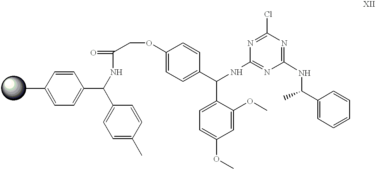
CC1=CC=C(C(C2=CC=C(C)C=C2)NC(COC2=CC=C(C(C3=CC=C(OC)C=C3OC)NC3=NC(NC(C4=CC=CC=C4)C)=NC(Cl)=N3)C=C2)=O)C=C1
